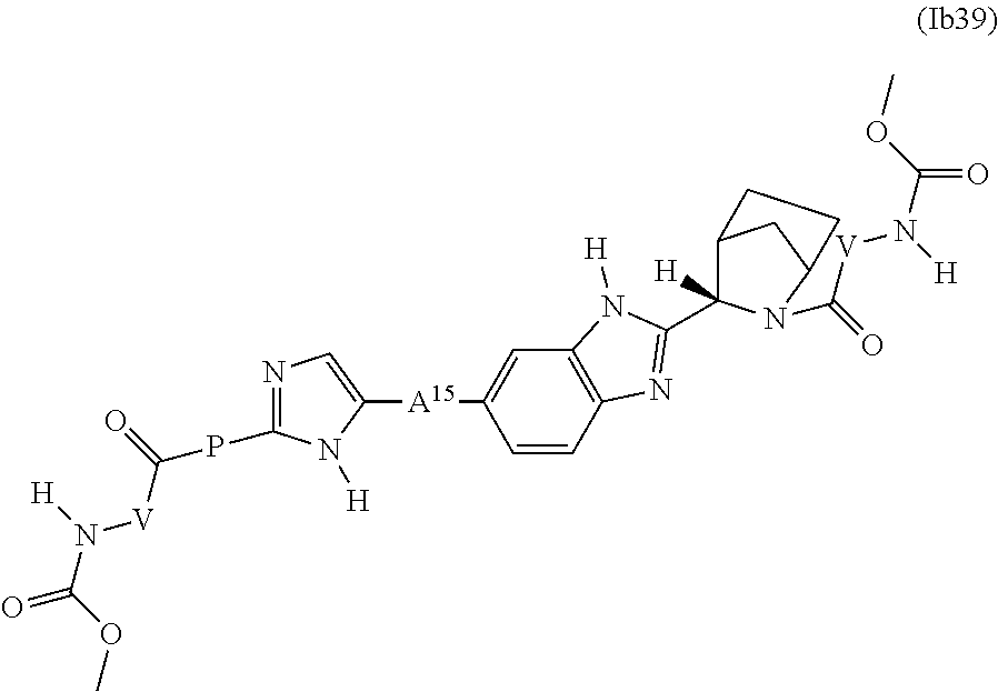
C1([A15]C2=CC3=C(C=C2)N=C(C2([H])C4CC(N2C(=O)[V]N([H])C(OC)=O)CC4)N3[H])=CN=C(PC([V]N([H])C(=O)OC)=O)N1[H]
